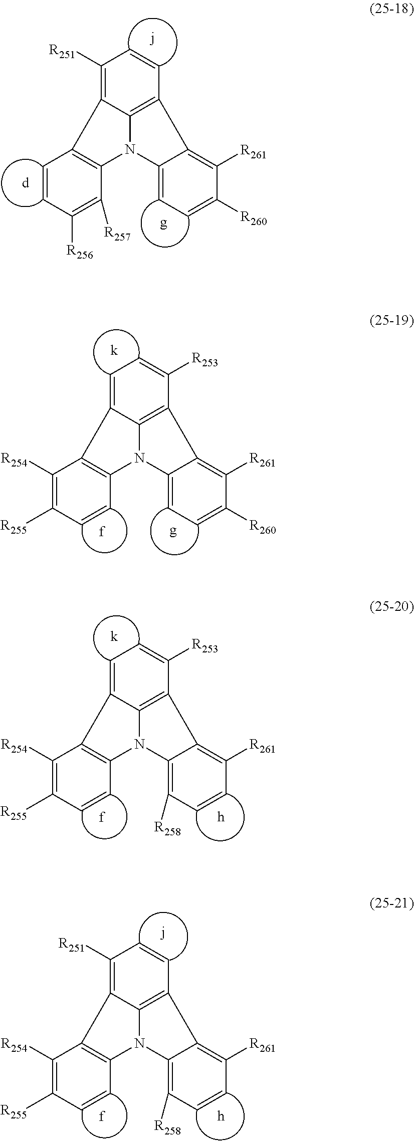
C1=CC([R256])=C([R257])C2=C1C1=C([R251])C=CC3=C1N2C1=CC=C([R260])C([R261])=C31.C1([R254])=C([R255])C=CC2=C1C1=CC=C([R253])C3=C1N2C1=C([R258])C=CC([R261])=C31.C1([R254])=C([R255])C=CC2=C1C1=CC=C([R253])C3=C1N2C1=CC=C([R260])C([R261])=C31.C1([R254])=C([R255])C=CC2=C1C1=C([R251])C=CC3=C1N2C1=C([R258])C=CC([R261])=C31
